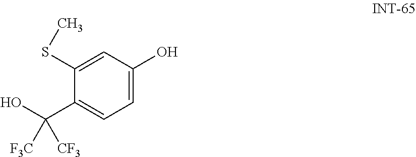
C1=C(O)C=C(SC)C(C(O)([F3C])[CF3])=C1
